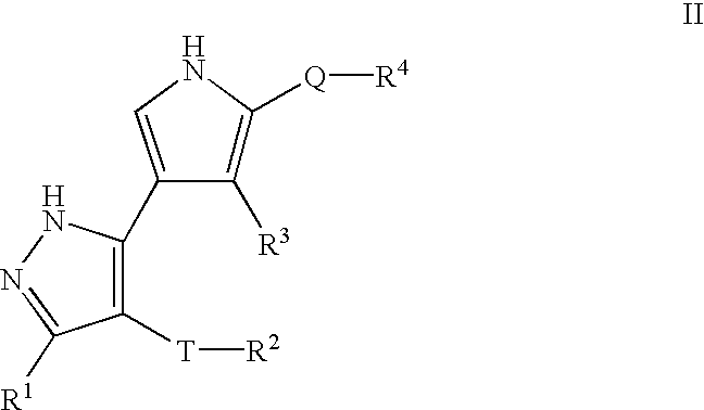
C1([T][R2])=C(C2=CNC([Q][R4])=C2[R3])NN=C1[R1]
